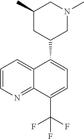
C1=CN=C2C(=C1)C(C1CN(C)CC(C)C1)=CC=C2C(F)(F)F
